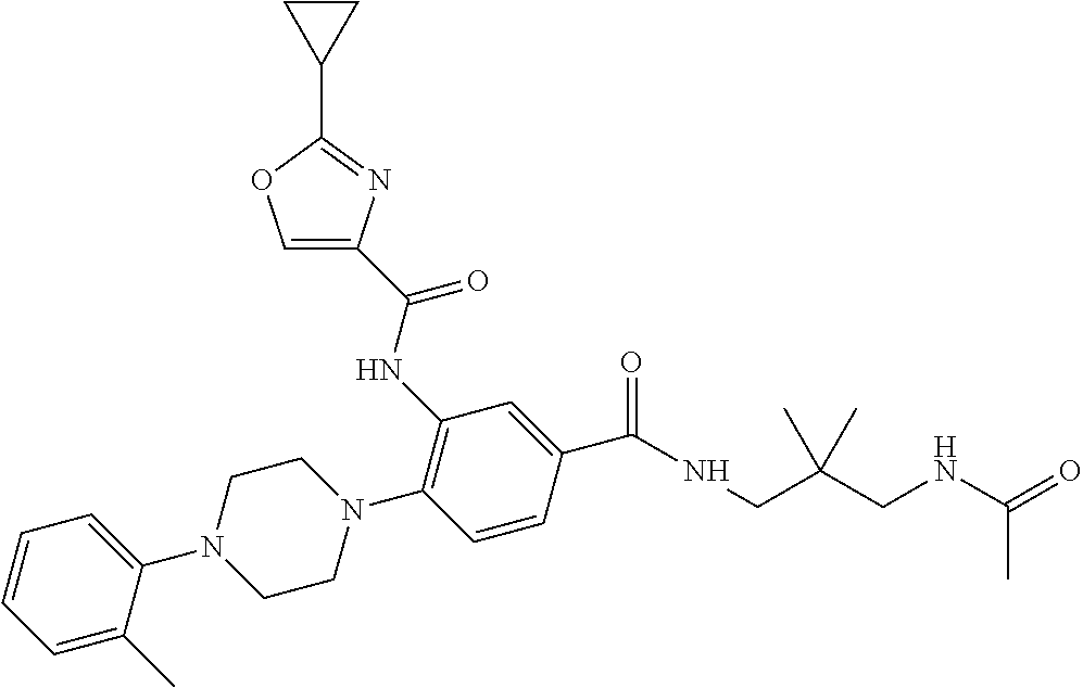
C1(NC(=O)C2=COC(C3CC3)=N2)=C(N2CCN(C3=CC=CC=C3C)CC2)C=CC(C(NCC(CNC(=O)C)(C)C)=O)=C1
